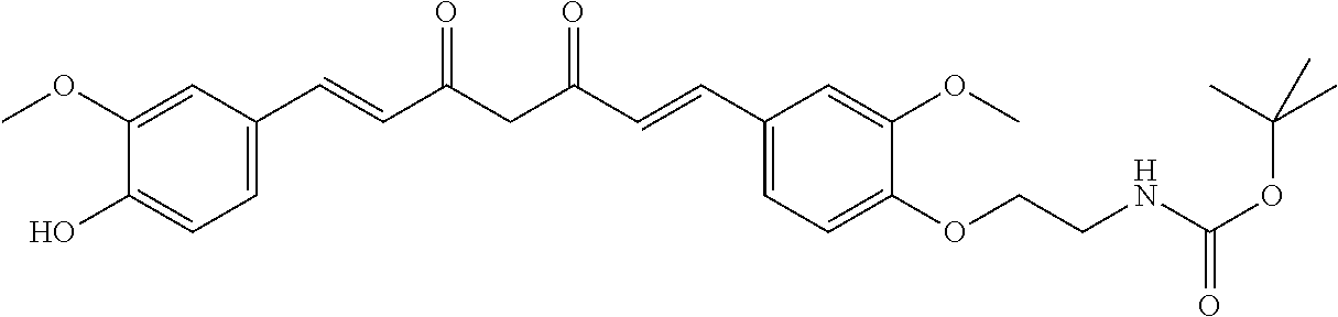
C1(O)=CC=C(C=CC(CC(=O)C=CC2=CC=C(OCCNC(=O)OC(C)(C)C)C(OC)=C2)=O)C=C1OC
